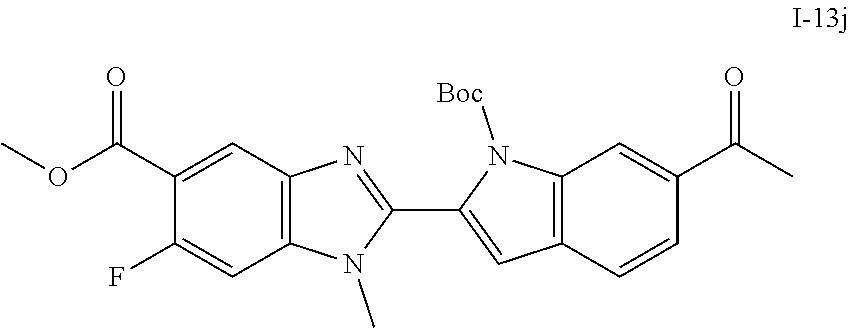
COC(C1=CC2=C(C=C1F)N(C)C(C1=CC3=C(N1[Boc])C=C(C(C)=O)C=C3)=N2)=O
